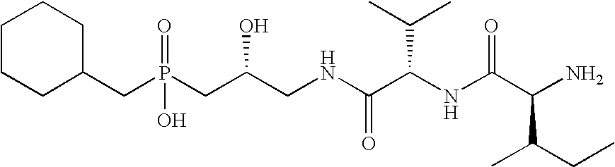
C1CCC(CP(CC(CNC(C(NC(C(N)C(CC)C)=O)C(C)C)=O)O)(O)=O)CC1
